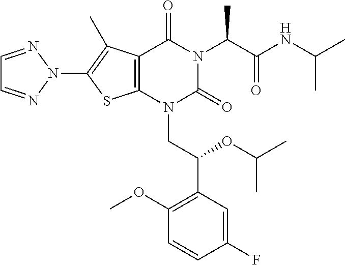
C12=C(N(CC(C3=C(OC)C=CC(F)=C3)OC(C)C)C(=O)N(C(C(NC(C)C)=O)C)C1=O)SC(N1N=CC=N1)=C2C
